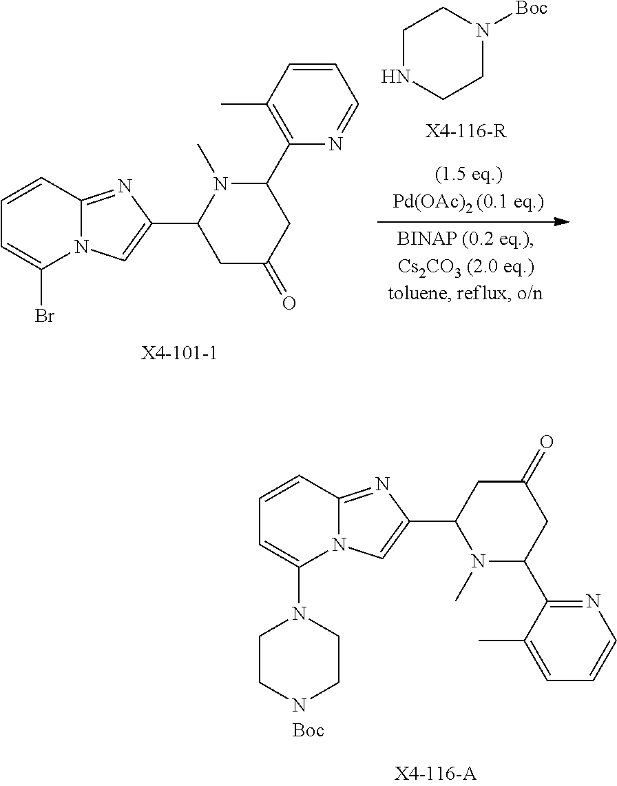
C1NCCN([Boc])C1.C1=CC2=NC(C3CC(=O)CC(C4=C(C)C=CC=N4)N3C)=CN2C(Br)=C1.C1=CC2=NC(C3N(C)C(C4=NC=CC=C4C)CC(=O)C3)=CN2C(N2CCNCC2)=C1
